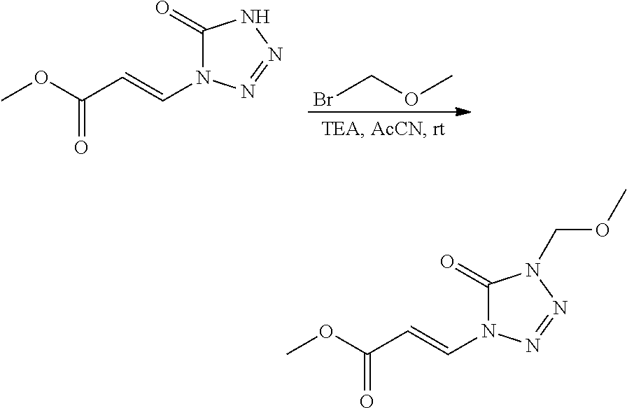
C1(=O)N(C=CC(OC)=O)N=NN1.BrCOC.C1(=O)N(C=CC(OC)=O)N=NN1COC
